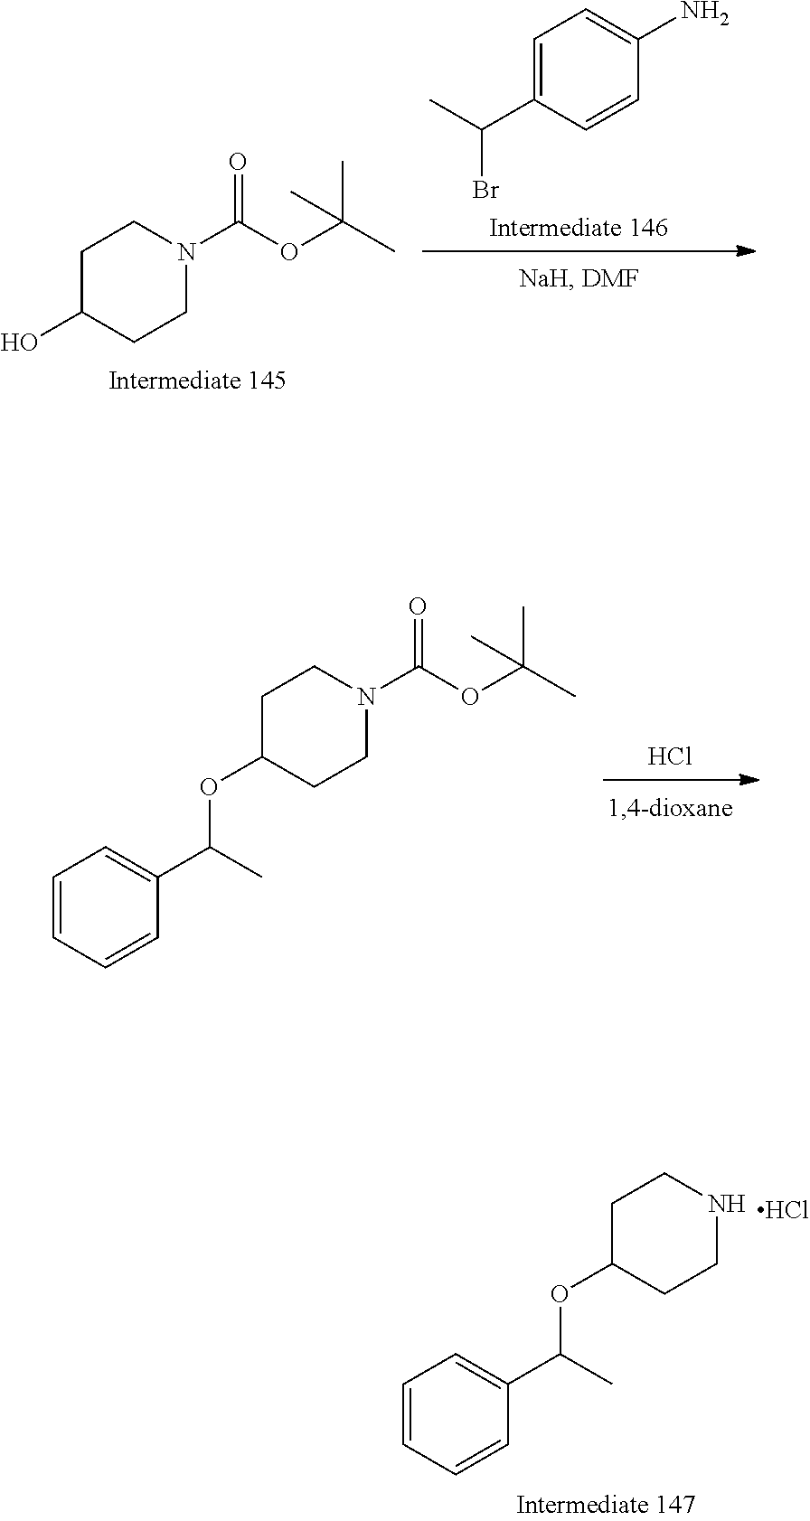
C1C(O)CCN(C(=O)OC(C)(C)C)C1.C1=C(C(C)Br)C=CC(N)=C1.C1C(OC(C2=CC=CC=C2)C)CCN(C(=O)OC(C)(C)C)C1.Cl.C1C(OC(C2=CC=CC=C2)C)CCNC1.Cl
